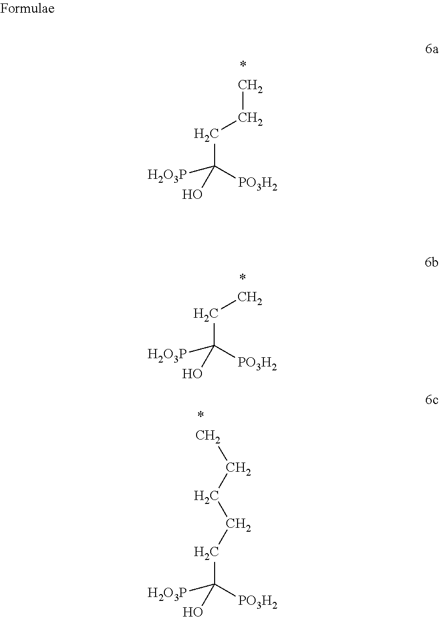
CCCC([PO3H2])(O)[H2O3P].CCC([PO3H2])(O)[H2O3P].C(CC([PO3H2])(O)[H2O3P])CCC
